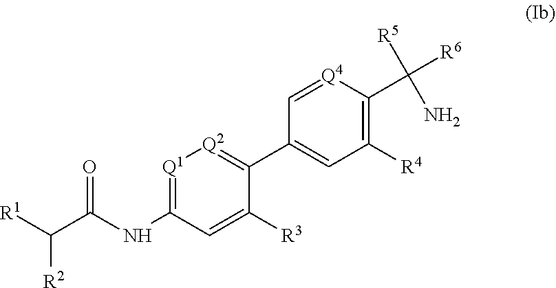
[Q1]1=C(NC(C([R1])[R2])=O)C=C([R3])C(C2=CC([R4])=C(C([R6])([R5])N)[Q4]=C2)=[Q2]1
